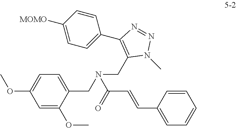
C1=C(OC)C(CN(CC2=C(C3=CC=C([MOMO])C=C3)N=NN2C)C(C=CC2=CC=CC=C2)=O)=CC=C1OC
